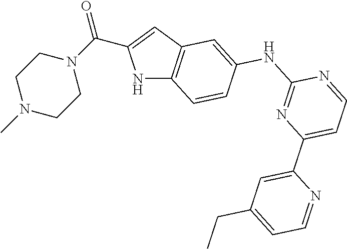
N1C2=C(C=C1C(N1CCN(C)CC1)=O)C=C(NC1=NC(C3=CC(CC)=CC=N3)=CC=N1)C=C2
